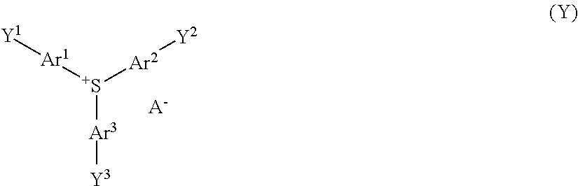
[S+]([Ar3][Y3])([Ar1][Y1])[Ar2][Y2].[A-]
